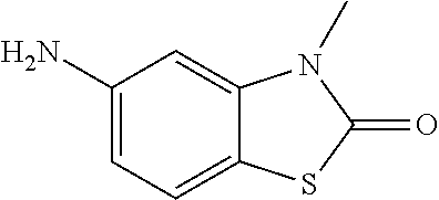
C1(N)=CC=C2C(=C1)N(C)C(=O)S2
